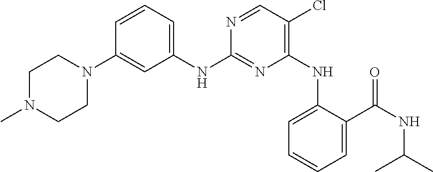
C1N(C)CCN(C2=CC(NC3=NC(NC4=CC=CC=C4C(NC(C)C)=O)=C(Cl)C=N3)=CC=C2)C1
